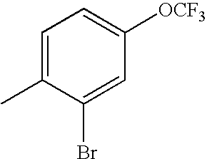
C1=C(C)C(Br)=CC([OCF3])=C1
